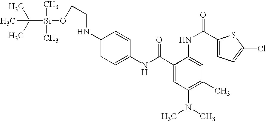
C1(NC(=O)C2=CC(N(C)C)=C(C)C=C2NC(=O)C2=CC=C(Cl)S2)=CC=C(NCCO[Si](C(C)(C)C)(C)C)C=C1
